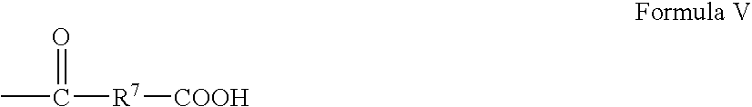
CC([R7][COOH])=O
